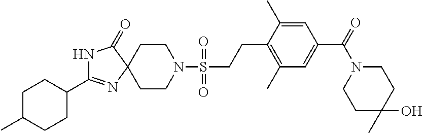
C1CN(S(=O)(=O)CCC2=C(C)C=C(C(=O)N3CCC(O)(C)CC3)C=C2C)CCC12N=C(C1CCC(C)CC1)NC2=O
